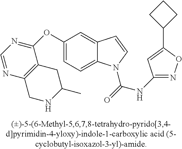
C1(OC2=NC=NC3=C2CC(C)NC3)=CC=C2C(=C1)C=CN2C(=O)NC1=NOC(C2CCC2)=C1
